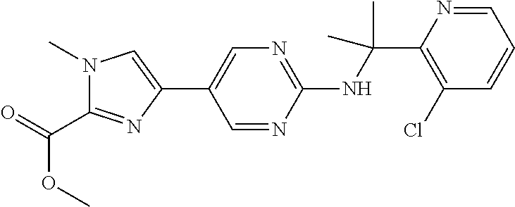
C1(NC(C2=C(Cl)C=CC=N2)(C)C)=NC=C(C2=CN(C)C(C(=O)OC)=N2)C=N1
